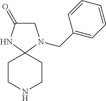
C1C(=O)NC2(N1CC1=CC=CC=C1)CCNCC2
